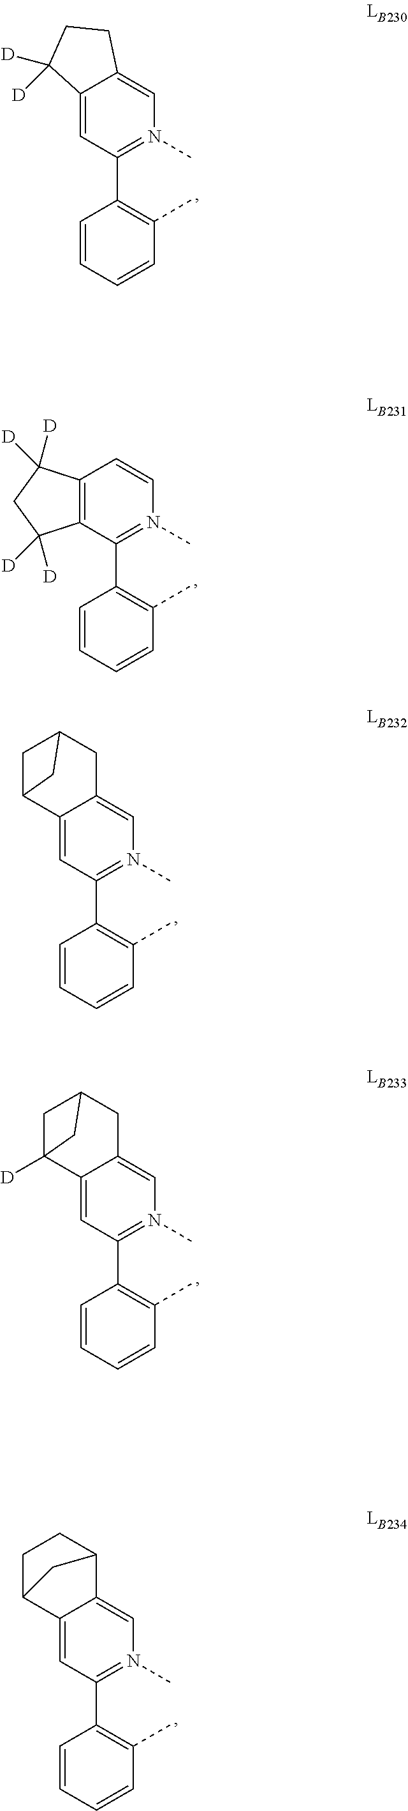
C12=C(C(C3=C(C)C=CC=C3)=N(C)C=C1)C([D])([D])CC2([D])[D].C12=CC(C3=C(C)C=CC=C3)=N(C)C=C1CC1CC2C1.C12=CC(C3=C(C)C=CC=C3)=N(C)C=C1CCC2([D])[D].C12=CC(C3=C(C)C=CC=C3)=N(C)C=C1CC1CC2([D])C1.C12=CC(C3=C(C)C=CC=C3)=N(C)C=C1C1CCC2C1
